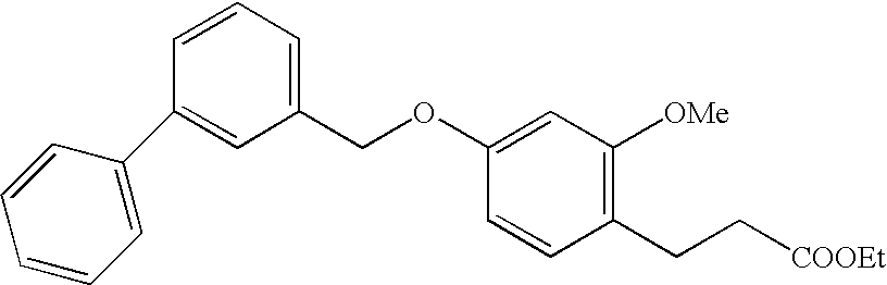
C1=C(C2=CC(COC3=CC([OMe])=C(CC[COOEt])C=C3)=CC=C2)C=CC=C1
